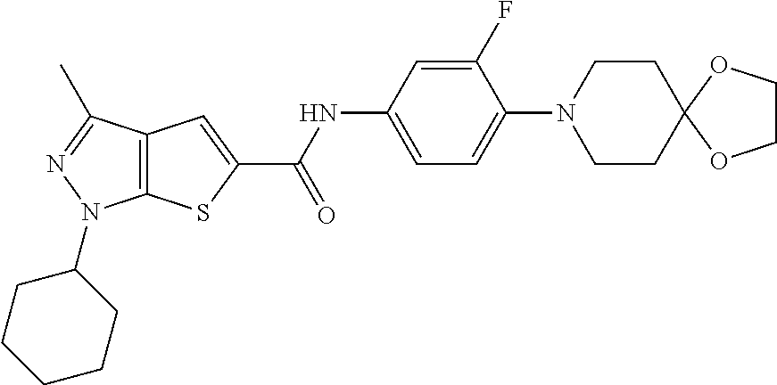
C1=C(NC(C2=CC3=C(S2)N(C2CCCCC2)N=C3C)=O)C=C(F)C(N2CCC3(CC2)OCCO3)=C1
